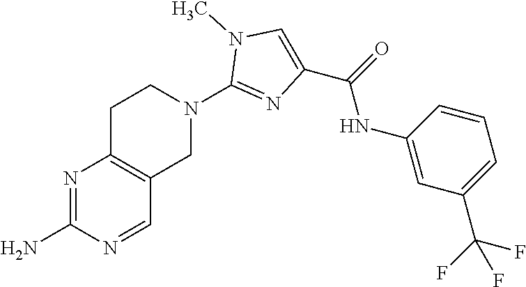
N1=C(N)N=CC2=C1CCN(C1=NC(C(=O)NC3=CC(C(F)(F)F)=CC=C3)=CN1C)C2
